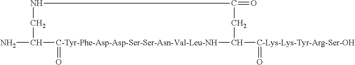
NC1[C-Tyr-Phe-Asp-Asp-Ser-Ser-Asn-Val-Leu-NH](=O)C([C-Lys-Lys-Tyr-Arg-Ser-OH]=O)CC(=O)NC1
